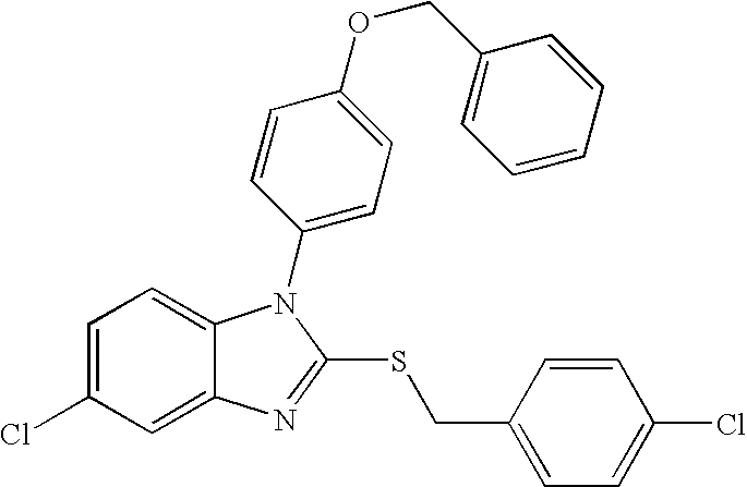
C1=C(Cl)C=C2C(=C1)N(C1=CC=C(OCC3=CC=CC=C3)C=C1)C(SCC1=CC=C(Cl)C=C1)=N2
